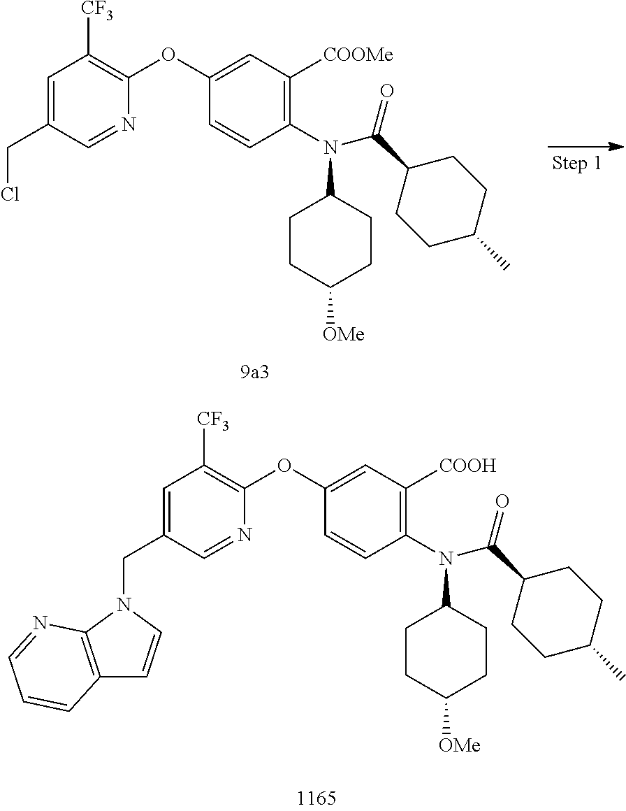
C1(N(C2CCC([OMe])CC2)C(C2CCC(C)CC2)=O)=C([COOMe])C=C(OC2=C([CF3])C=C(CCl)C=N2)C=C1.C1(N(C2CCC([OMe])CC2)C(C2CCC(C)CC2)=O)=C([COOH])C=C(OC2=C([CF3])C=C(CN3C4=C(C=C3)C=CC=N4)C=N2)C=C1
